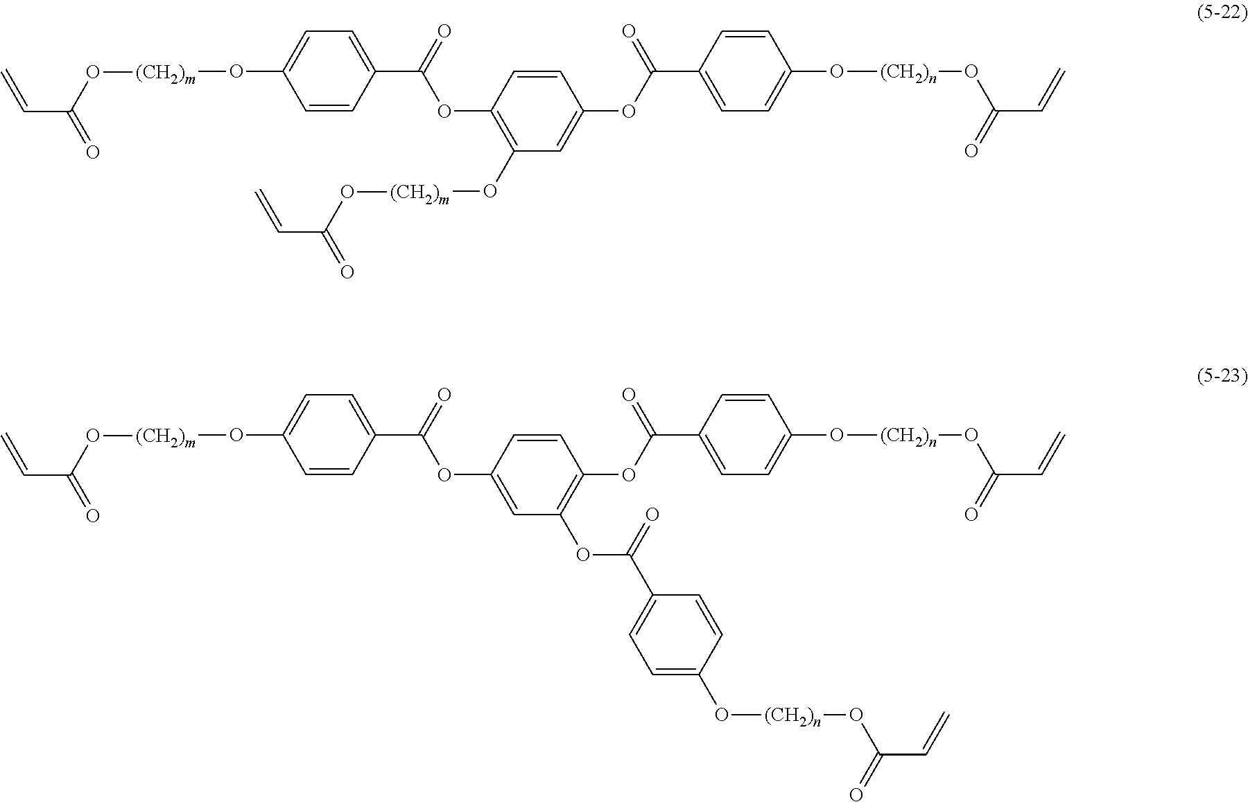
C1=CC(C(OC2=C(O[(CH2)m]OC(C=C)=O)C=C(OC(C3=CC=C(O[(CH2)n]OC(C=C)=O)C=C3)=O)C=C2)=O)=CC=C1O[(CH2)m]OC(C=C)=O.C1=CC(C(OC2=CC(OC(C3=CC=C(O[(CH2)n]OC(=O)C=C)C=C3)=O)=C(OC(C3=CC=C(O[(CH2)n]OC(C=C)=O)C=C3)=O)C=C2)=O)=CC=C1O[(CH2)m]OC(C=C)=O
